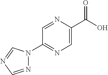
C1=C(C(O)=O)N=CC(N2N=CN=C2)=N1
